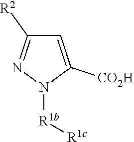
C1=C([CO2H])N([R1b][R1c])N=C1[R2]
